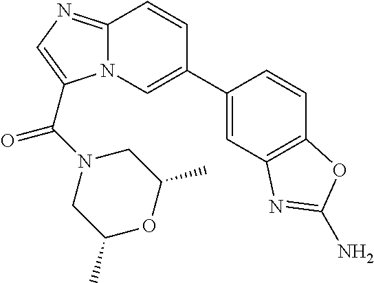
C1=C(C2=CN3C(=NC=C3C(N3CC(C)OC(C)C3)=O)C=C2)C=CC2=C1N=C(N)O2
